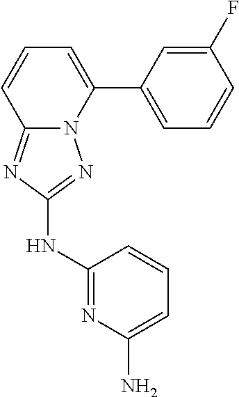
C1(F)=CC(C2=CC=CC3=NC(NC4=NC(N)=CC=C4)=NN23)=CC=C1
